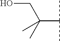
C(C(C)C)(CO)(C)C
